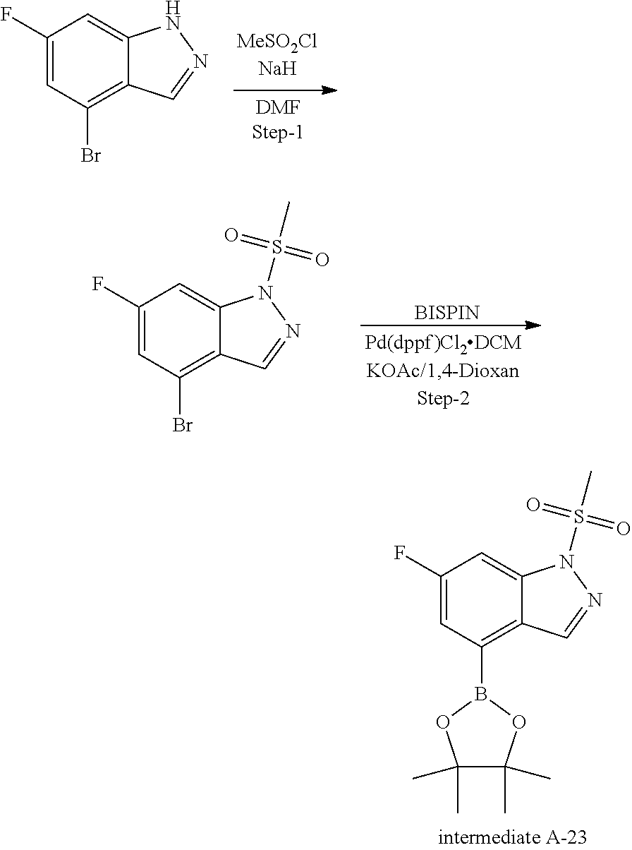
C1(F)=CC(Br)=C2C(=C1)NN=C2.C1(F)=CC(Br)=C2C(=C1)N(S(C)(=O)=O)N=C2.[BISPIN].C1(F)=CC(B2OC(C)(C)C(C)(C)O2)=C2C(=C1)N(S(C)(=O)=O)N=C2
